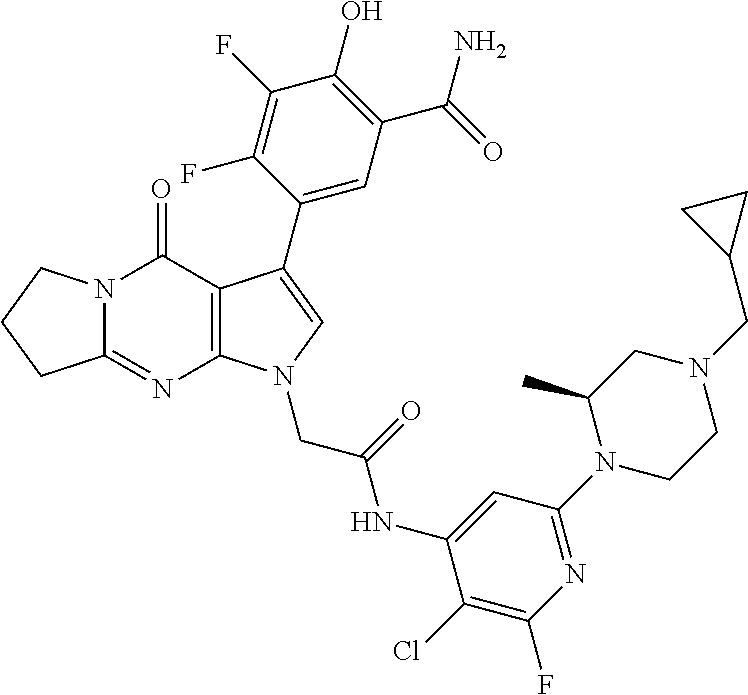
C12=NC3=C(C(=O)N1CCC2)C(C1=CC(C(N)=O)=C(O)C(F)=C1F)=CN3CC(NC1=CC(N2CCN(CC3CC3)CC2C)=NC(F)=C1Cl)=O
